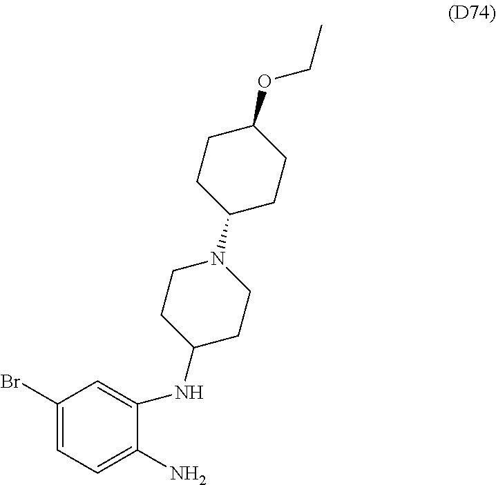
C1(Br)=CC=C(N)C(NC2CCN(C3CCC(OCC)CC3)CC2)=C1
